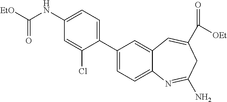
C1(C2=CC=C3C(=C2)C=C(C(=O)[OEt])CC(N)=N3)=CC=C(NC([EtO])=O)C=C1Cl
